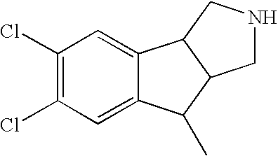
C1(Cl)=C(Cl)C=C2C(=C1)C1C(C2C)CNC1
